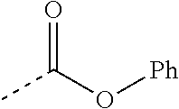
CC(O[Ph])=O
